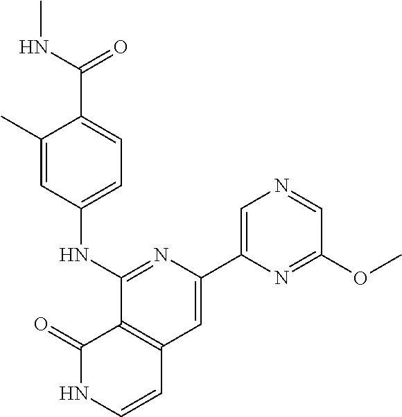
C1(=O)NC=CC2=C1C(NC1=CC=C(C(NC)=O)C(C)=C1)=NC(C1=CN=CC(OC)=N1)=C2
